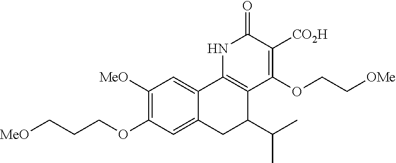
O(CC[OMe])C1=C([CO2H])C(=O)NC2=C1C(C(C)C)CC1=CC(OCCC[MeO])=C([MeO])C=C12
